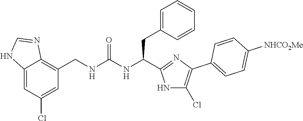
C12=CC(Cl)=CC(CNC(NC(CC3=CC=CC=C3)C3=NC(C4=CC=C([NHCO2Me])C=C4)=C(Cl)N3)=O)=C1N=CN2
